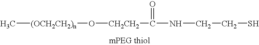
C[(OCH2CH2)n]O[CH2CH2]C(NCCS)=O
